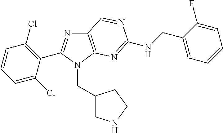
C12=C(N(CC3CNCC3)C(C3=C(Cl)C=CC=C3Cl)=N1)N=C(NCC1=CC=CC=C1F)N=C2
